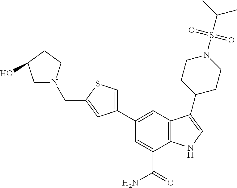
C1(C2=CSC(CN3CC(O)CC3)=C2)=CC2=C(C(C(=O)N)=C1)NC=C2C1CCN(S(C(C)C)(=O)=O)CC1
